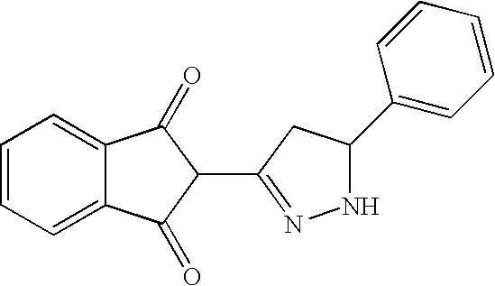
C1=CC=C2C(=C1)C(=O)C(C1=NNC(C3=CC=CC=C3)C1)C2=O
